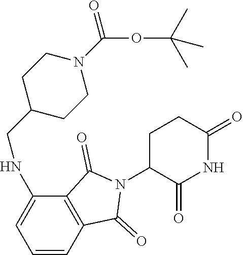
C1C(N2C(=O)C3=C(C2=O)C=CC=C3NCC2CCN(C(OC(C)(C)C)=O)CC2)C(=O)NC(=O)C1
